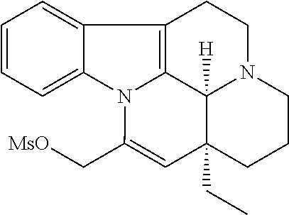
C1=C2C(=CC=C1)C1=C3N2C(C[MsO])=CC2(CC)C3([H])N(CC1)CCC2
